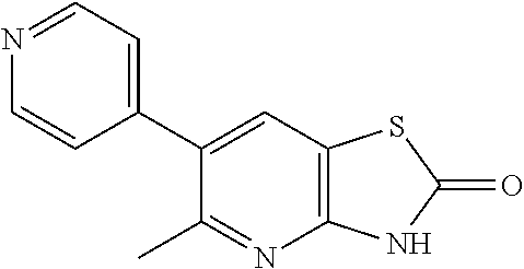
C12=C(NC(=O)S1)N=C(C)C(C1=CC=NC=C1)=C2
